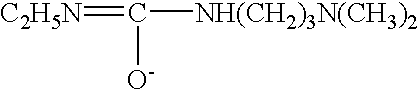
[C2H5N]=C([NH(CH2)3N(CH3)2])[O-]
